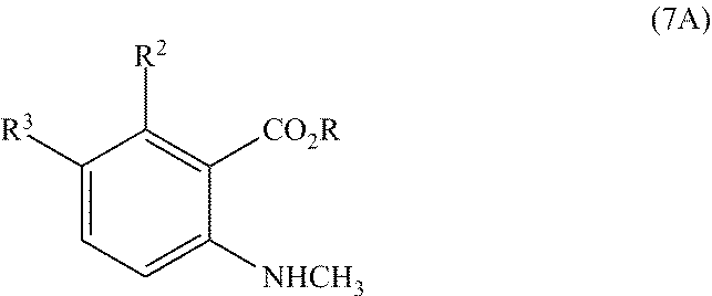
C1([R3])=CC=C([NHCH3])C([CO2R])=C1[R2]
